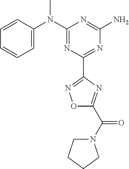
C1=CC(N(C2=NC(C3=NOC(C(=O)N4CCCC4)=N3)=NC(N)=N2)C)=CC=C1
